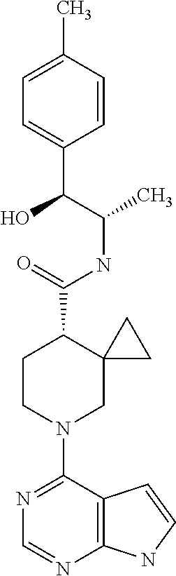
N1=C(N2CC3(C(C(=O)NC(C(C4=CC=C(C)C=C4)O)C)CC2)CC3)C2=C(N=C1)NC=C2
